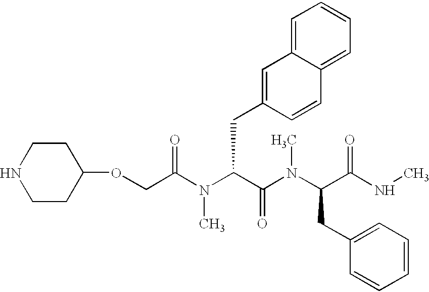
C1CC(OCC(N(C(C(N(C(C(NC)=O)CC2=CC=CC=C2)C)=O)CC2=CC3=CC=CC=C3C=C2)C)=O)CCN1
